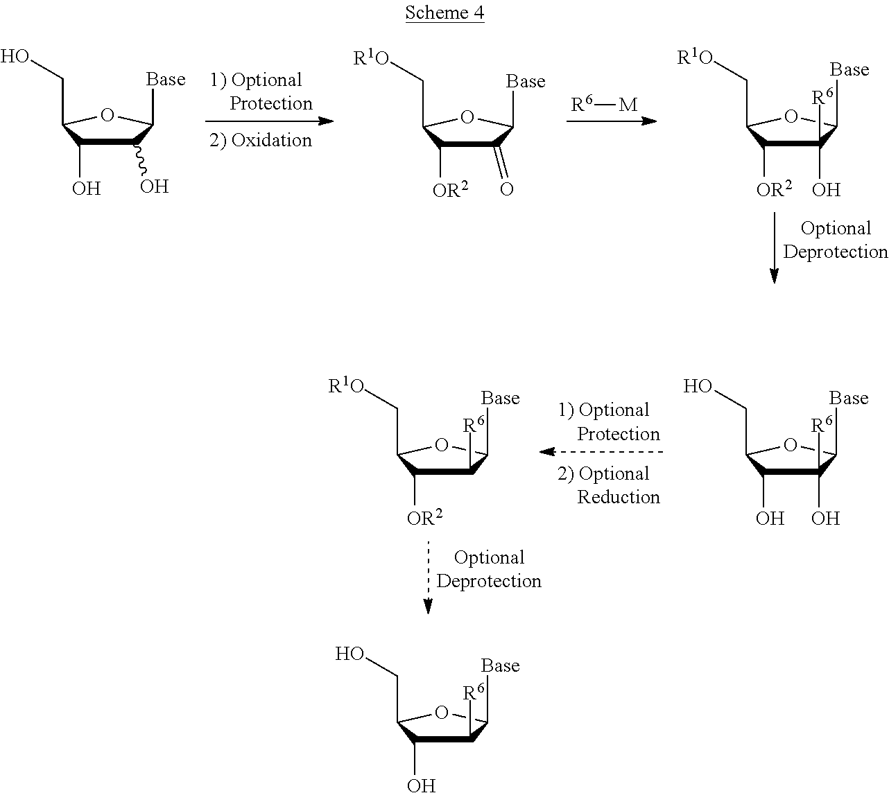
[M][R6].C1(O)C(O)C(CO)OC1[Base].C1(=O)C([OR2])C(C[R1O])OC1[Base].C1(C[R1O])OC([Base])C(O)([R6])C1[OR2].C1(C[R1O])OC([Base])C([R6])C1[OR2].C1(CO)OC([Base])C(O)([R6])C1O.C1(CO)OC([Base])C([R6])C1O
